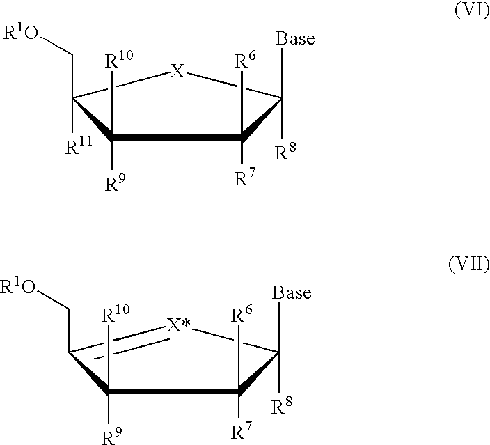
[R8]C1([Base])C([R7])([R6])C([R9])([R10])C([R11])(C[R1O])[X]1.[R8]C1([Base])C([R7])([R6])C([R9])([R10])C(C[R1O])=[X*]1
